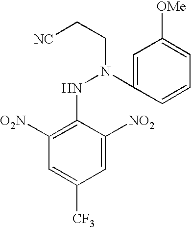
C1=C([CF3])C=C([NO2])C(NN(C2=CC([OMe])=CC=C2)CC[NC])=C1[O2N]
